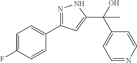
C1=C(F)C=CC(C2=NNC(C(O)(C3=CC=NC=C3)C)=C2)=C1
